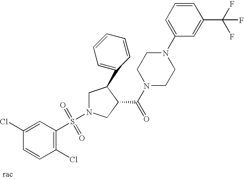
C1N(S(=O)(=O)C2=C(Cl)C=CC(Cl)=C2)CC(C(N2CCN(C3=CC=CC(C(F)(F)F)=C3)CC2)=O)C1C1=CC=CC=C1
